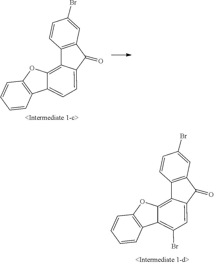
C12=C(C(=O)C3=CC(Br)=C4C5=C(OC4=C13)C=CC=C5)C=C(Br)C=C2.C12=C(C(=O)C3=CC=C4C5=C(OC4=C13)C=CC=C5)C=C(Br)C=C2
